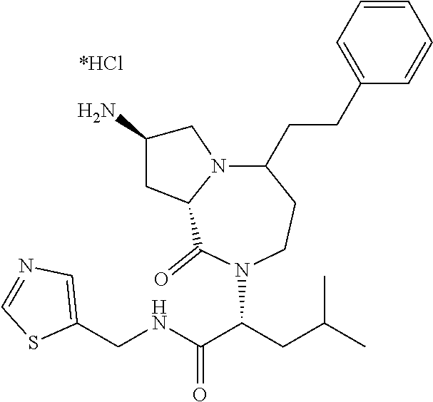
C1(CNC(C(CC(C)C)N2C(=O)C3N(CC(N)C3)C(CCC3=CC=CC=C3)CC2)=O)=CN=CS1
